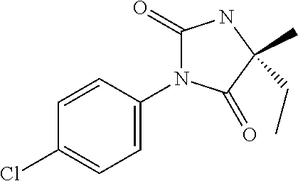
C1=CC(Cl)=CC=C1N1C(=O)NC(C)(CC)C1=O
